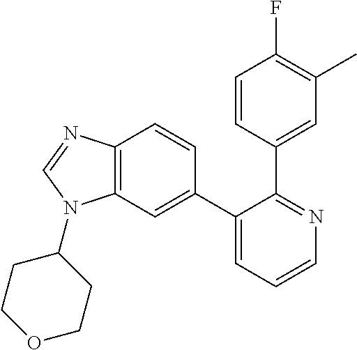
C12=C(C=C(C3=CC=CN=C3C3=CC(C)=C(F)C=C3)C=C1)N(C1CCOCC1)C=N2
